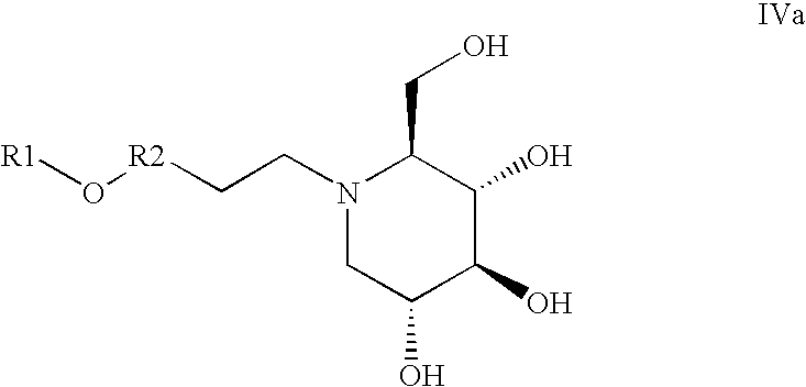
N1(CC[R2]O[R1])CC(O)C(O)C(O)C1CO
